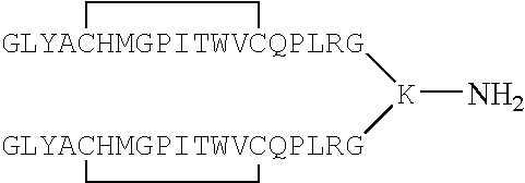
[GLYACHMGPITWVCQPLRG]1([K]([GLYACHMGPITWVCQPLRG]2CC2)N)CC1
